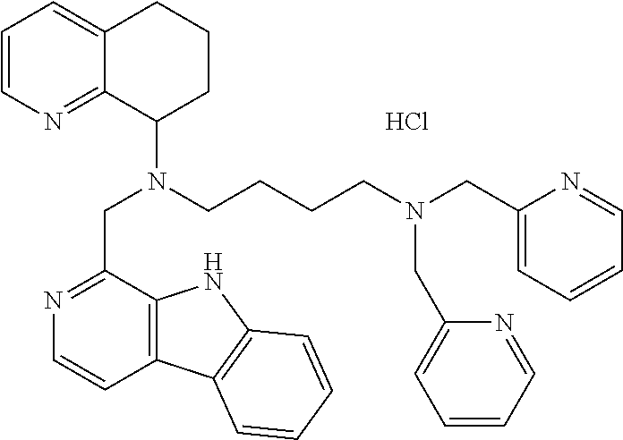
C1=CN=C2C(=C1)CCCC2N(CCCCN(CC1=CC=CC=N1)CC1=CC=CC=N1)CC1=NC=CC2=C1NC1=C2C=CC=C1.Cl
